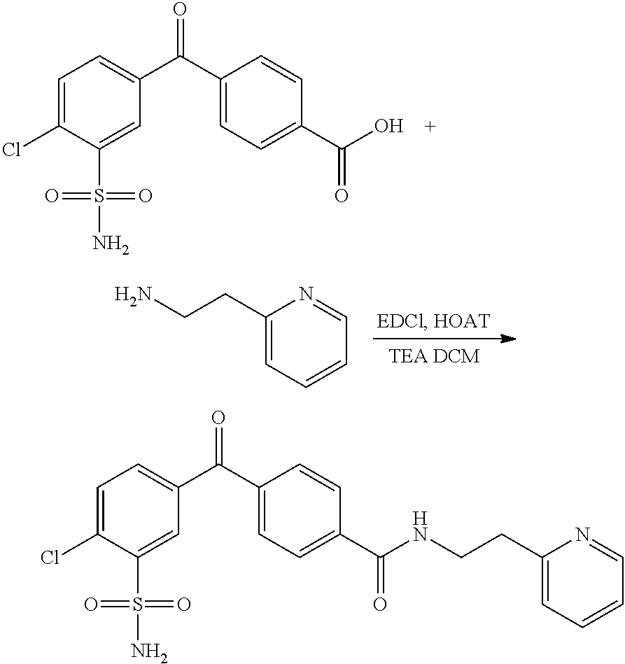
C1=C(Cl)C(S(N)(=O)=O)=CC(C(C2=CC=C(C(NCCC3=CC=CC=N3)=O)C=C2)=O)=C1.C1=C(Cl)C(S(N)(=O)=O)=CC(C(C2=CC=C(C(O)=O)C=C2)=O)=C1.C1(CCN)=CC=CC=N1
